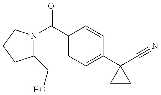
C1(CO)N(C(C2=CC=C(C3(C#N)CC3)C=C2)=O)CCC1
